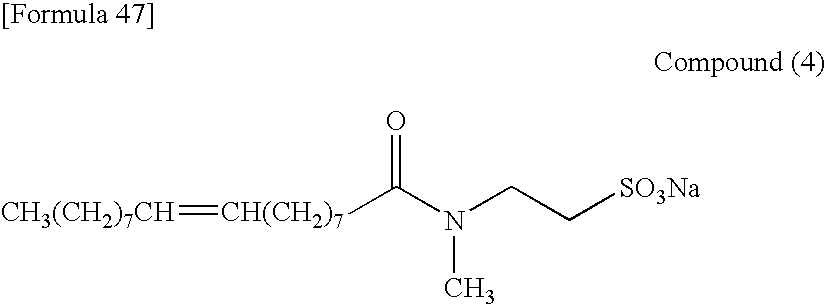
[CH3(CH2)7CH]=[CH(CH2)7]C(=O)N(C)CC[SO3Na]
